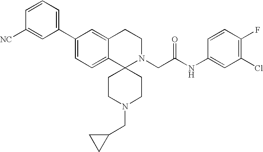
C1(C2=CC=C3C(=C2)CCN(CC(NC2=CC(Cl)=C(F)C=C2)=O)C32CCN(CC3CC3)CC2)=CC=CC([NC])=C1
